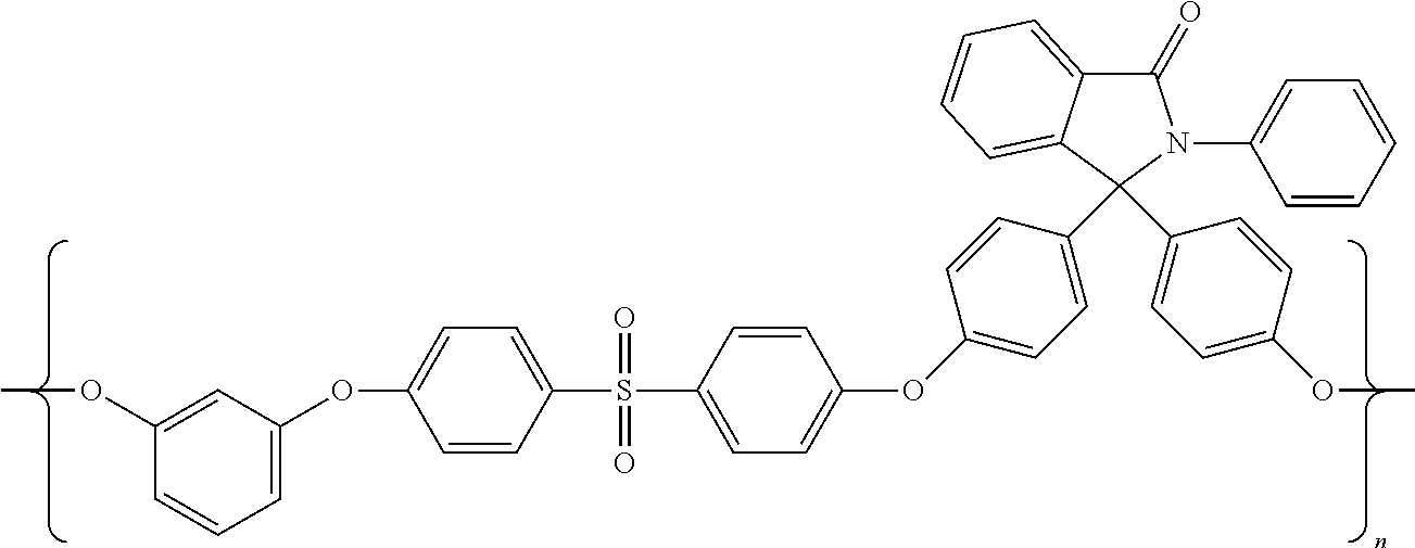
O(C1=CC=C(S(C2=CC=C(OC3=CC=C(C4(C5=CC=C(OC)C=C5)C5=CC=CC=C5C(=O)N4C4=CC=CC=C4)C=C3)C=C2)(=O)=O)C=C1)C1=CC=CC(OC)=C1
